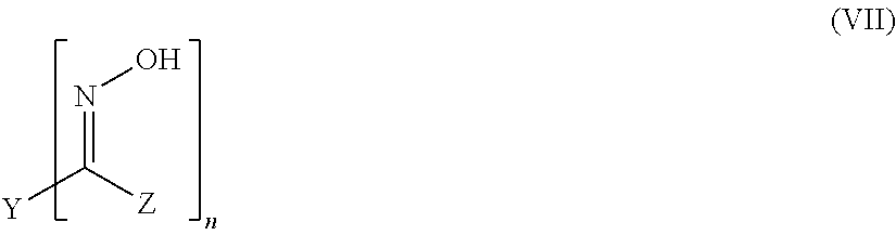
N(=C([Z])[Y])O
